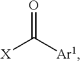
[X]C([Ar1])=O
